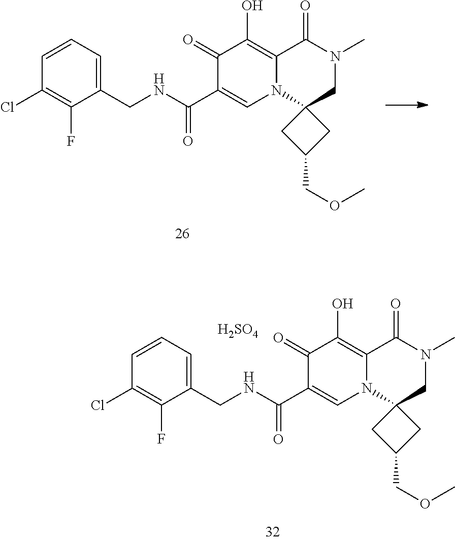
C1(Cl)=C(F)C(CNC(C2=CN3C(=C(O)C2=O)C(=O)N(C)CC32CC(COC)C2)=O)=CC=C1.C1(Cl)=C(F)C(CNC(C2=CN3C(=C(O)C2=O)C(=O)N(C)CC32CC(COC)C2)=O)=CC=C1.[H2SO4]
